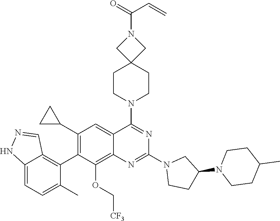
C12=CC=C(C)C(C3=C(C4CC4)C=C4C(=C3OC[CF3])N=C(N3CCC(N5CCC(C)CC5)C3)N=C4N3CCC4(CC3)CN(C(=O)C=C)C4)=C1C=NN2
